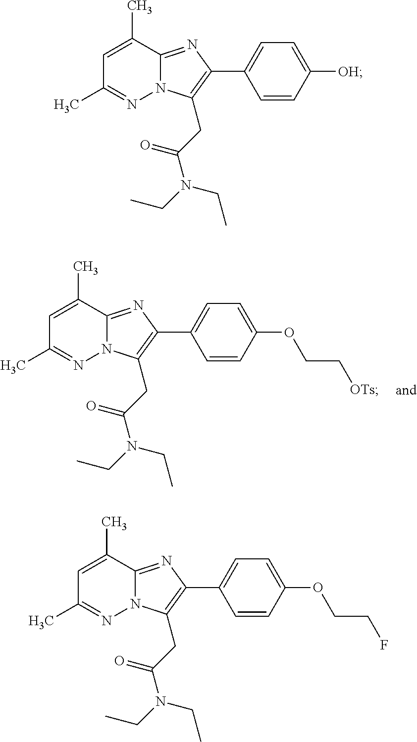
C1=C(C)C2=NC(C3=CC=C(OCC[OTs])C=C3)=C(CC(N(CC)CC)=O)N2N=C1C.C1=C(C)C2=NC(C3=CC=C([OH])C=C3)=C(CC(N(CC)CC)=O)N2N=C1C.C1=C(C)C2=NC(C3=CC=C(OCCF)C=C3)=C(CC(N(CC)CC)=O)N2N=C1C
